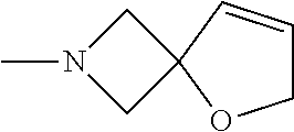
C1N(C)CC12OCC=C2
